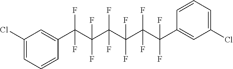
C1(Cl)=CC=CC(C(C(C(C(C(C(C2=CC(Cl)=CC=C2)(F)F)(F)F)(F)F)(F)F)(F)F)(F)F)=C1
